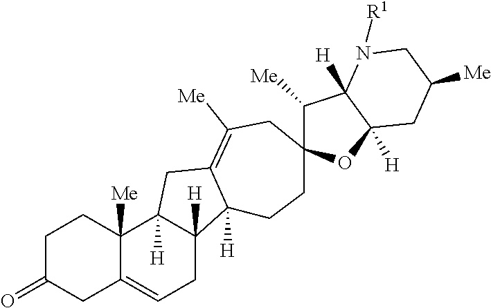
C1C(=O)CC2=CCC3([H])C([H])(C2([Me])C1)CC1=C([Me])CC2(CCC31[H])C([Me])C1([H])C([H])(O2)CC([Me])CN1[R1]
